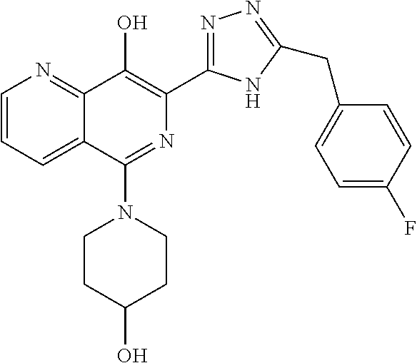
C1=CC=C2C(=N1)C(O)=C(C1=NN=C(CC3=CC=C(F)C=C3)N1)N=C2N1CCC(O)CC1
